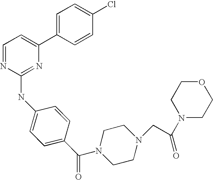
C1=NC(NC2=CC=C(C(=O)N3CCN(CC(N4CCOCC4)=O)CC3)C=C2)=NC(C2=CC=C(Cl)C=C2)=C1
